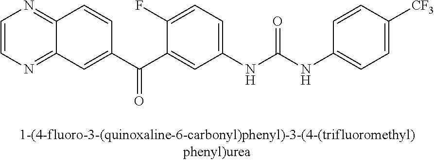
C1(C(C2=CC3=NC=CN=C3C=C2)=O)=CC(NC(NC2=CC=C([CF3])C=C2)=O)=CC=C1F
